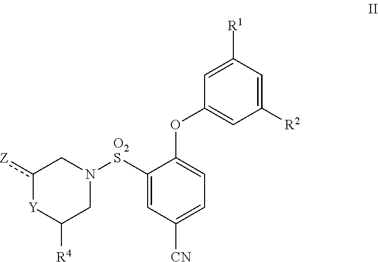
C1([O2S]N2Cc([Z])[Y]C([R4])C2)=CC([CN])=CC=C1OC1=CC([R2])=CC([R1])=C1
